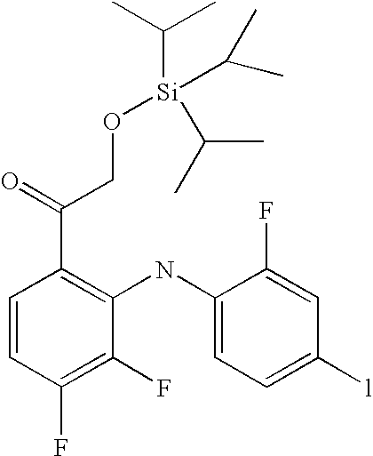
C1=CC(F)=C(F)C(NC2=CC=C([l])C=C2F)=C1C(=O)CO[Si](C(C)C)(C(C)C)C(C)C
